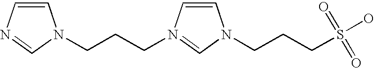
C1=CN=CN1CCCN1=CN(CCCS(O)(=O)=O)C=C1
